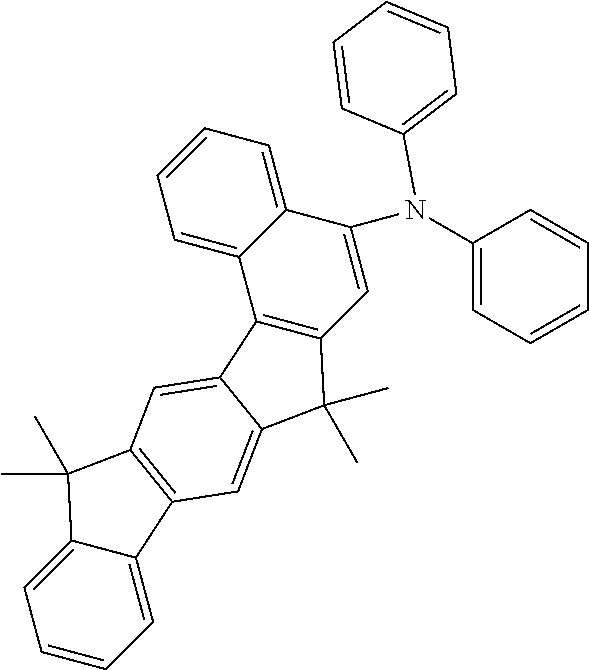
C12=CC=CC=C1C1=C(C=C2N(C2=CC=CC=C2)C2=CC=CC=C2)C(C)(C)C2=CC3=C(C=C12)C(C)(C)C1=CC=CC=C31
